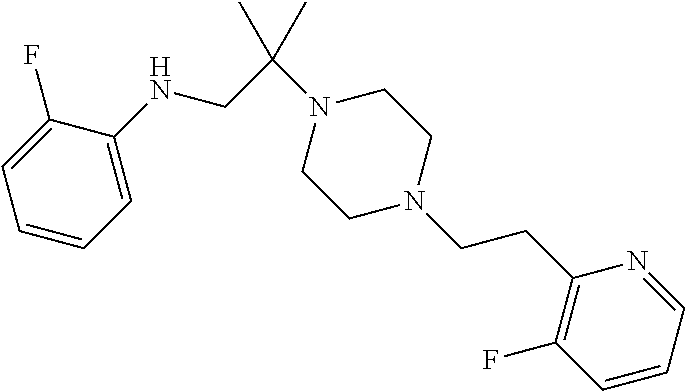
C1(F)=CC=CC=C1NCC(N1CCN(CCC2=C(F)C=CC=N2)CC1)(C)C
